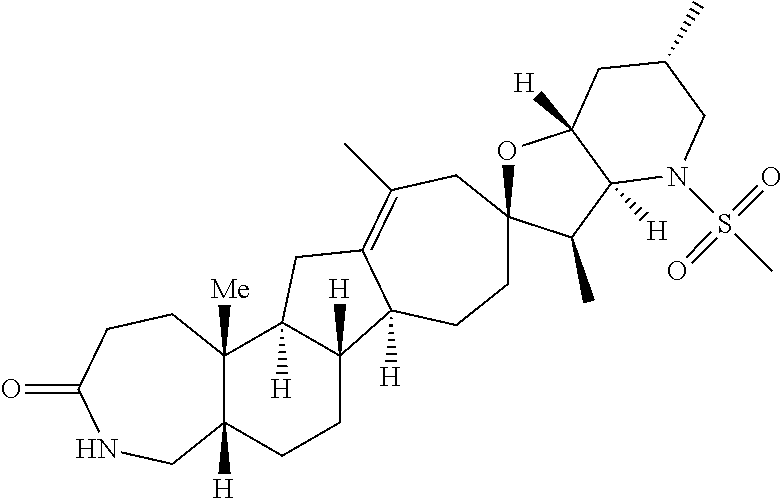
C1CC2([H])C([H])(CC3=C(C)CC4(OC5([H])C([H])(C4C)N(S(C)(=O)=O)CC(C)C5)CCC23[H])C2([Me])C1([H])CNC(=O)CC2
